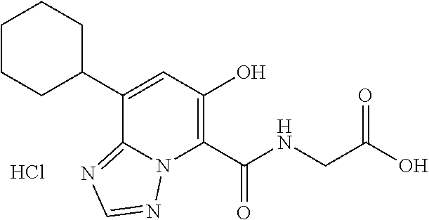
C1(C2=CC(O)=C(C(NCC(O)=O)=O)N3C2=NC=N3)CCCCC1.Cl
